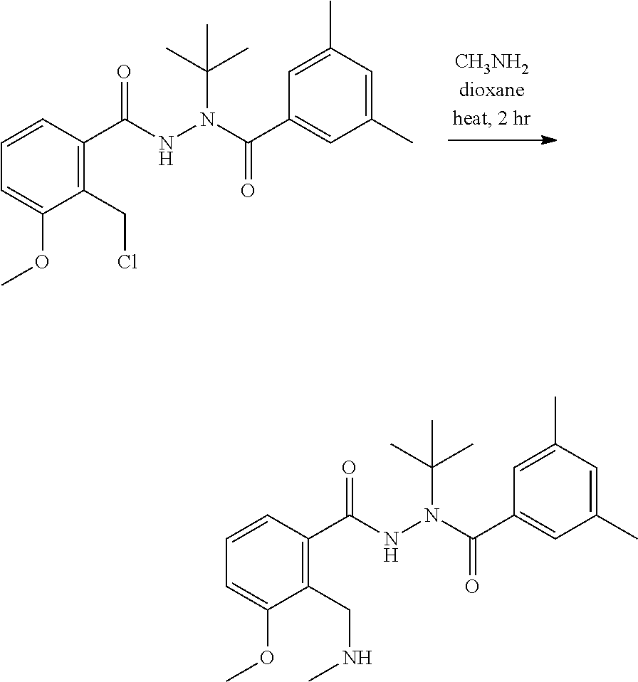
C1=CC(C(NN(C(C)(C)C)C(C2=CC(C)=CC(C)=C2)=O)=O)=C(CCl)C(OC)=C1.C1=CC(C(NN(C(C)(C)C)C(C2=CC(C)=CC(C)=C2)=O)=O)=C(CNC)C(OC)=C1
